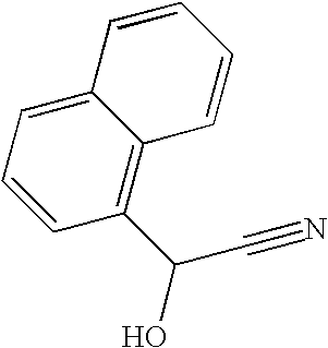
C12=CC=CC(C(O)C#N)=C1C=CC=C2
